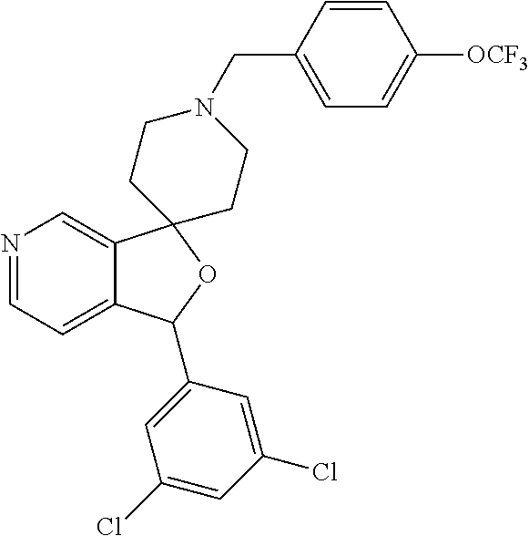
N1=CC=C2C(=C1)C1(OC2C2=CC(Cl)=CC(Cl)=C2)CCN(CC2=CC=C([OCF3])C=C2)CC1
